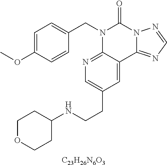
[C23H26N6O3].C1=C(OC)C=CC(CN2C3=NC=C(CCNC4CCOCC4)C=C3C3=NC=NN3C2=O)=C1
